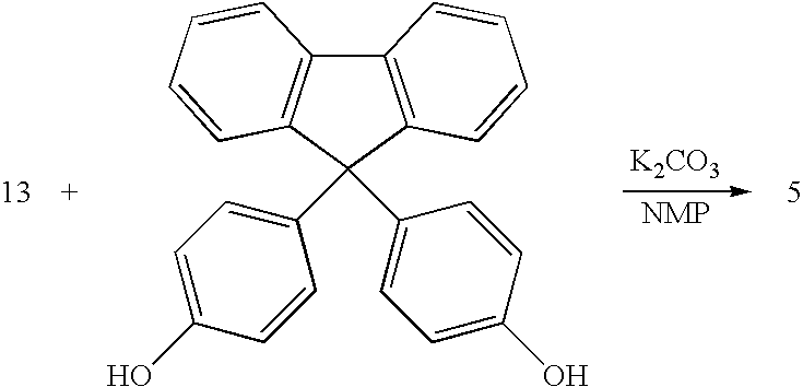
[K2CO3].C12=C(C(C3=CC=C(O)C=C3)(C3=CC=C(O)C=C3)C3=C1C=CC=C3)C=CC=C2
